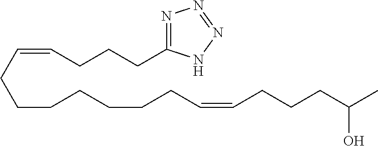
C(=CCCCC1=NN=NN1)CCCCCCCC=CCCCC(O)C
